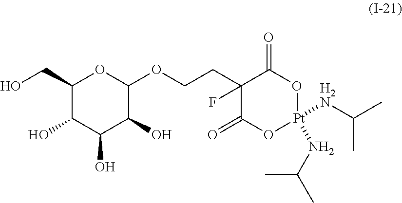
C1(CO)C(O)C(O)C(O)C(OCCC2(F)C(=O)O[Pt]([H2N]C(C)C)(NC(C)C)OC2=O)O1
